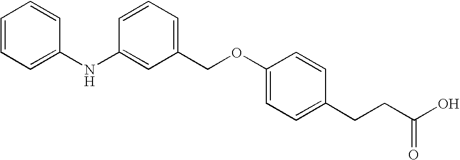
C1(NC2=CC(COC3=CC=C(CCC(O)=O)C=C3)=CC=C2)=CC=CC=C1
